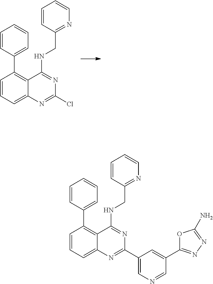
C1=CC(CNC2=NC(Cl)=NC3=CC=CC(C4=CC=CC=C4)=C23)=NC=C1.C1=CC(CNC2=NC(C3=CN=CC(C4=NN=C(N)O4)=C3)=NC3=CC=CC(C4=CC=CC=C4)=C23)=NC=C1
